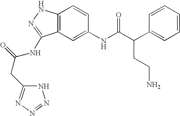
C12=C(C=C(NC(C(C3=CC=CC=C3)CCN)=O)C=C1)C(NC(=O)CC1=NN=NN1)=NN2
